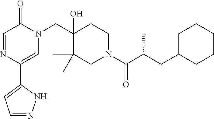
C(C1(O)C(C)(C)CN(C(C(CC2CCCCC2)C)=O)CC1)N1C(=O)C=NC(C2=CC=NN2)=C1
